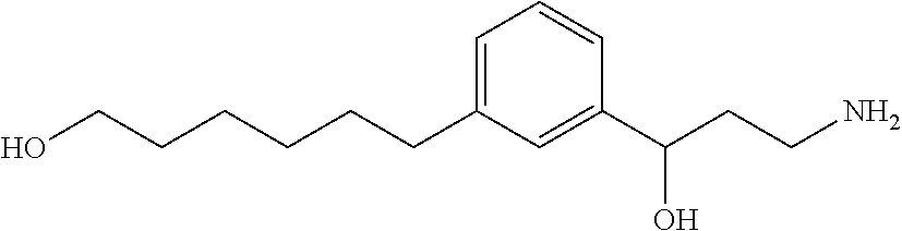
C(CCCC1=CC=CC(C(CCN)O)=C1)CCO
